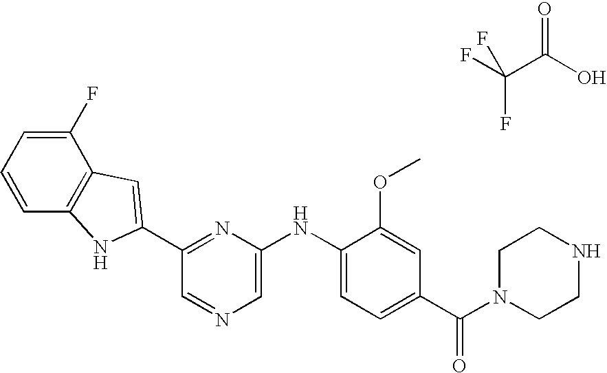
C1(F)=CC=CC2=C1C=C(C1=NC(NC3=CC=C(C(N4CCNCC4)=O)C=C3OC)=CN=C1)N2.FC(C(O)=O)(F)F
